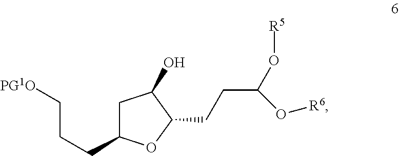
C1C(CCC[PG1O])OC(CCC(O[R5])O[R6])C1O
